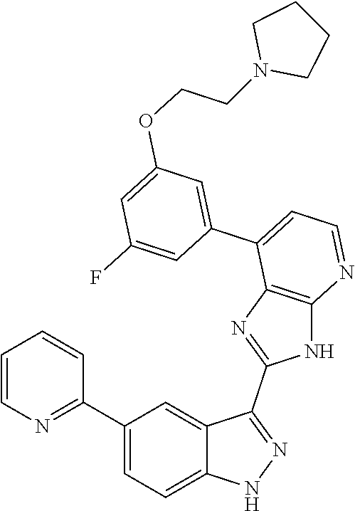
C1=CN=C(C2=CC=C3C(=C2)C(C2=NC4=C(N2)N=CC=C4C2=CC(OCCN4CCCC4)=CC(F)=C2)=NN3)C=C1
